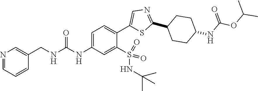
C1=C(NC(=O)NCC2=CN=CC=C2)C=C(S(=O)(=O)NC(C)(C)C)C(C2=CN=C(C3CCC(NC(OC(C)C)=O)CC3)S2)=C1
